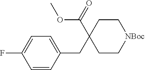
C1=CC(CC2(C(=O)OC)CC[NBoc]CC2)=CC=C1F
